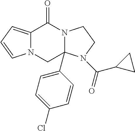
C12=CC=CN1CC1(C3=CC=C(Cl)C=C3)N(C2=O)CCN1C(=O)C1CC1
